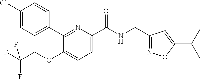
C1(C2=CC=C(Cl)C=C2)=NC(C(NCC2=NOC(C(C)C)=C2)=O)=CC=C1OCC(F)(F)F
